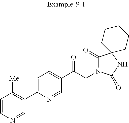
C1=CN=CC(C2=CC=C(C(CN3C(=O)C4(NC3=O)CCCCC4)=O)C=N2)=C1[Me]
